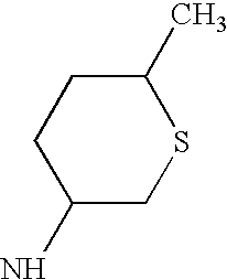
C1(N)CSC(C)CC1
